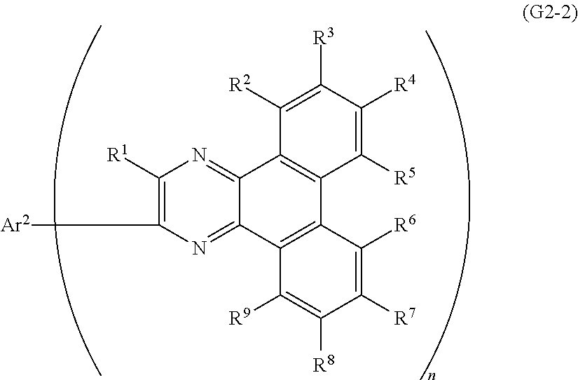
C1([R1])=C([Ar2])N=C2C(=N1)C1=C(C3=C2C([R9])=C([R8])C([R7])=C3[R6])C([R5])=C([R4])C([R3])=C1[R2]
